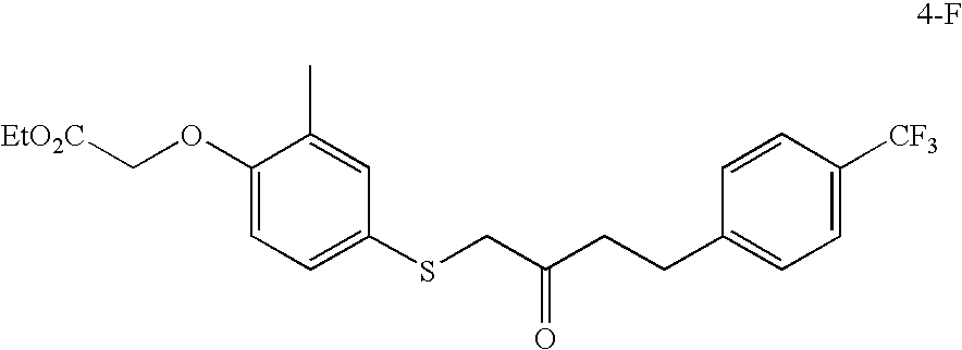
C1(OC[EtO2C])=CC=C(SCC(CCC2=CC=C([CF3])C=C2)=O)C=C1C
